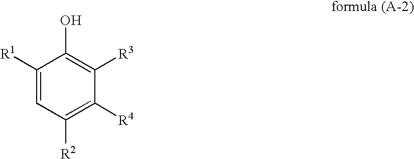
C1([R1])=CC([R2])=C([R4])C([R3])=C1O
